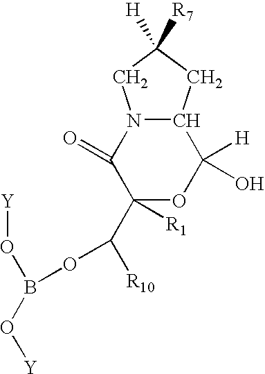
C1([R1])(C([R10])OB(O[Y])O[Y])OC([H])(O)C2N(C1=O)CC([R7])([H])C2
